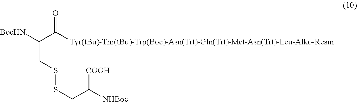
[BocHN]C(C([Tyr(tBu)-Thr(tBu)-Trp(Boc)-Asn(Trt)-Gln(Trt)-Met-Asn(Trt)-Leu-Alko-Resin])=O)CSSCC([NHBoc])[COOH]
